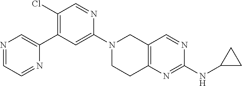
N1=CC=NC(C2=C(Cl)C=NC(N3CCC4=C(C3)C=NC(NC3CC3)=N4)=C2)=C1
